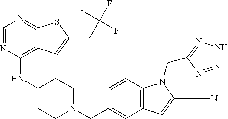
C1=NC(NC2CCN(CC3=CC4=C(C=C3)N(CC3=NNN=N3)C(C#N)=C4)CC2)=C2C(=N1)SC(CC(F)(F)F)=C2
